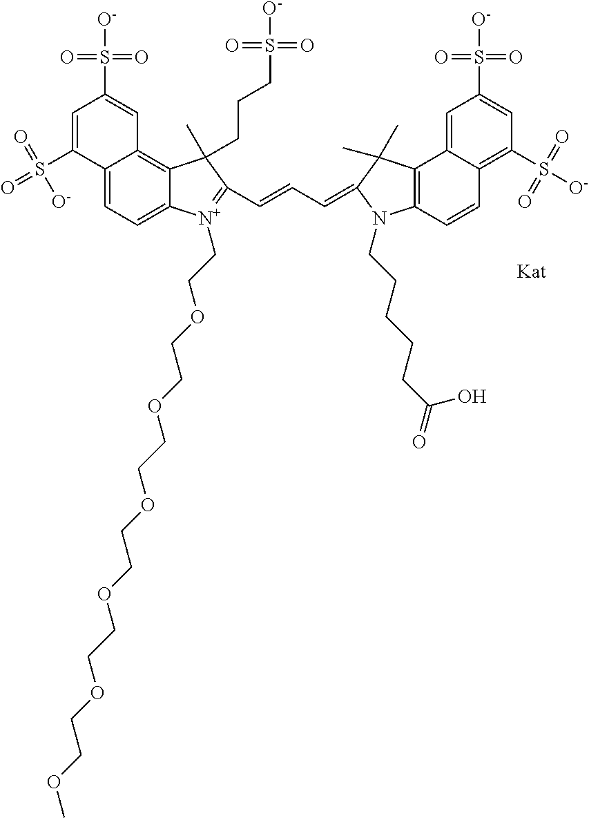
C1=C(S(=O)(=O)[O-])C2=CC=C3C(=C2C=C1S([O-])(=O)=O)C(C)(CCCS([O-])(=O)=O)C(C=CC=C1C(C)(C)C2=C(N1CCCCCC(=O)O)C=CC1=C(S([O-])(=O)=O)C=C(S([O-])(=O)=O)C=C21)=[N+]3CCOCCOCCOCCOCCOCCOC
